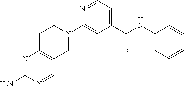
N1=C(N)N=CC2=C1CCN(C1=CC(C(NC3=CC=CC=C3)=O)=CC=N1)C2
